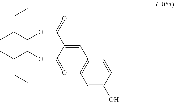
C1=C(O)C=CC(C=C(C(=O)OCC(CC)C)C(=O)OCC(CC)C)=C1
